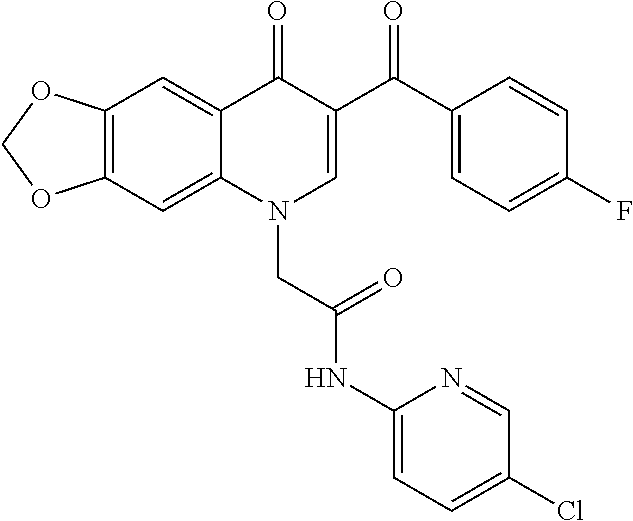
C12=C(C=C3C(=C1)C(=O)C(C(C1=CC=C(F)C=C1)=O)=CN3CC(NC1=CC=C(Cl)C=N1)=O)OCO2
